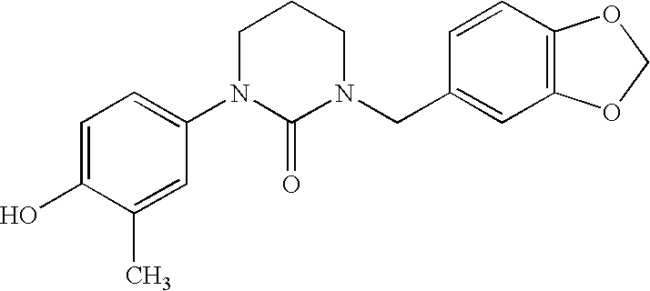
C1=C(O)C(C)=CC(N2C(=O)N(CC3=CC4=C(C=C3)OCO4)CCC2)=C1
